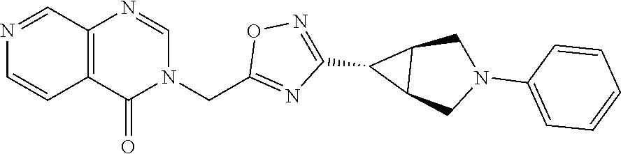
C12=C(N=CN(CC3=NC(C4C5C4CN(C4=CC=CC=C4)C5)=NO3)C1=O)C=NC=C2
